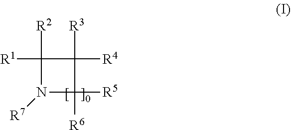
C1([R1])([R2])N([R7])C([R6])([R5])C1([R4])[R3]
